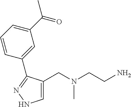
C1=C(CN(CCN)C)C(C2=CC(C(=O)C)=CC=C2)=NN1
